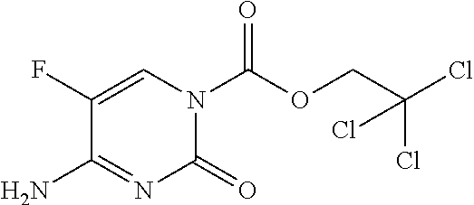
C1(F)=CN(C(OCC(Cl)(Cl)Cl)=O)C(=O)N=C1N
